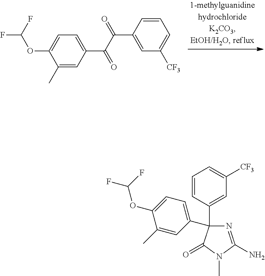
C1=CC(C(C(=O)C2=CC=C(OC(F)F)C(C)=C2)=O)=CC([CF3])=C1.C1=C(C2(C3=CC([CF3])=CC=C3)N=C(N)N(C)C2=O)C=C(C)C(OC(F)F)=C1
